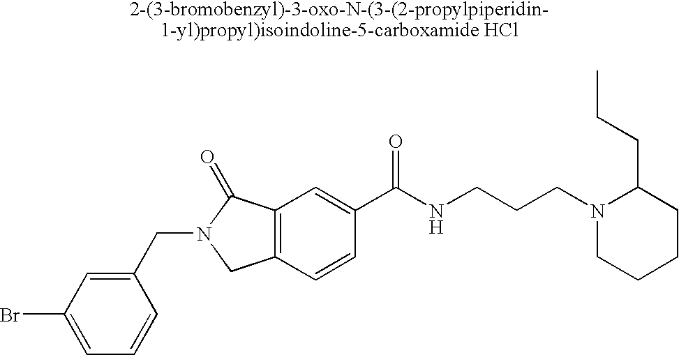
C1=C(Br)C=C(CN2CC3=C(C2=O)C=C(C(NCCCN2CCCCC2CCC)=O)C=C3)C=C1
